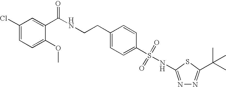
N1=C(NS(C2=CC=C(CCNC(=O)C3=CC(Cl)=CC=C3OC)C=C2)(=O)=O)SC(C(C)(C)C)=N1
